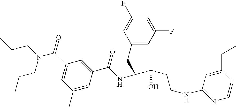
C1(C)=CC(C(NC(CC2=CC(F)=CC(F)=C2)C(O)CCNC2=NC=CC(CC)=C2)=O)=CC(C(N(CCC)CCC)=O)=C1
